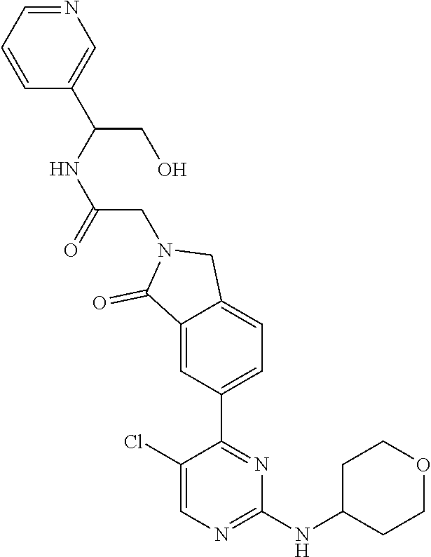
C1(Cl)=CN=C(NC2CCOCC2)N=C1C1=CC=C2C(=C1)C(=O)N(CC(NC(C1=CN=CC=C1)CO)=O)C2
